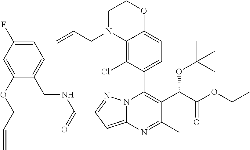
C12=C(Cl)C(C3=C(C(OC(C)(C)C)C(=O)OCC)C(C)=NC4=CC(C(=O)NCC5=CC=C(F)C=C5OCC=C)=NN34)=CC=C1OCCN2CC=C
